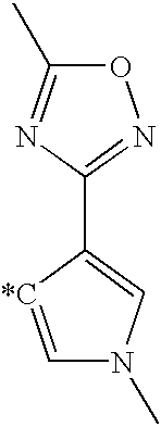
C1(C2=CN(C)C=[*C]2)=NOC(C)=N1
